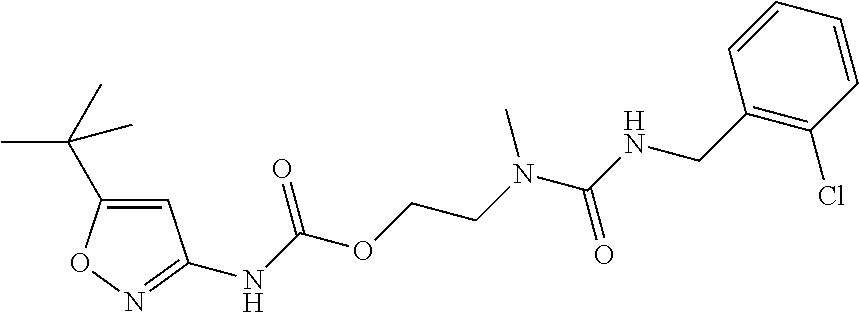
C1=CC(CNC(N(CCOC(NC2=NOC(C(C)(C)C)=C2)=O)C)=O)=C(Cl)C=C1
